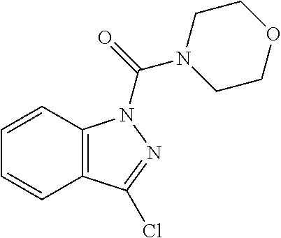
C12=C(C(Cl)=NN1C(=O)N1CCOCC1)C=CC=C2
